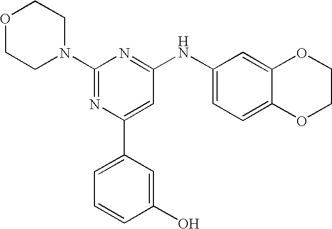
C1(N2CCOCC2)=NC(C2=CC=CC(O)=C2)=CC(NC2=CC=C3C(=C2)OCCO3)=N1
